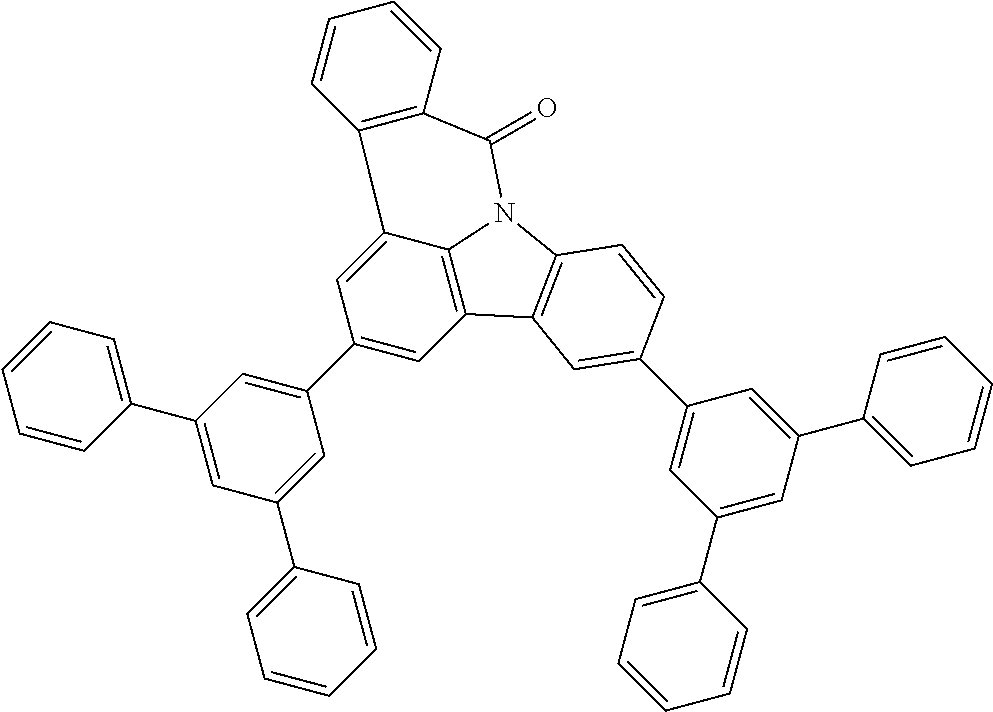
C1(C2=CC=CC=C2)=CC(C2=CC3=C4C(=C2)C2=C(C(=O)N4C4=C3C=C(C3=CC(C5=CC=CC=C5)=CC(C5=CC=CC=C5)=C3)C=C4)C=CC=C2)=CC(C2=CC=CC=C2)=C1
